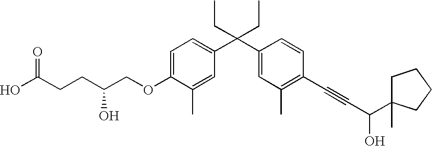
C1=C(OCC(O)CCC(O)=O)C(C)=CC(C(C2=CC(C)=C(C#CC(O)C3(C)CCCC3)C=C2)(CC)CC)=C1
